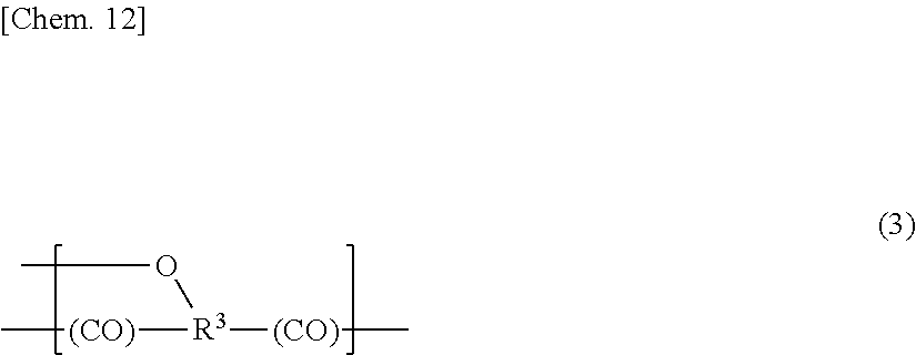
O([R3]([(CO)]C)[(CO)]C)C
